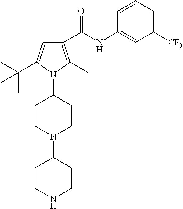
C1(NC(C2=C(C)N(C3CCN(C4CCNCC4)CC3)C(C(C)(C)C)=C2)=O)=CC([CF3])=CC=C1
